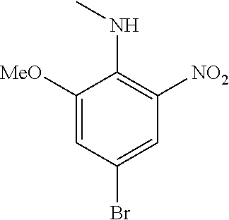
C1([MeO])=CC(Br)=CC([NO2])=C1NC
